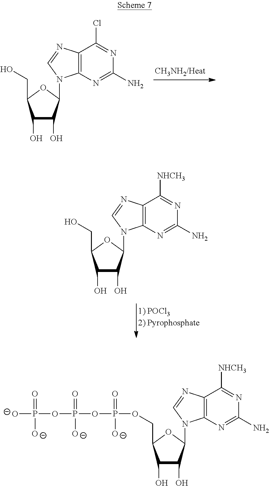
C1(O)C(O)C(N2C3=C(N=C2)C(Cl)=NC(N)=N3)OC1CO.C1(O)C(O)C(N2C3=C(N=C2)C([NHCH3])=NC(N)=N3)OC1CO.[O-]P(OP(OP(OCC1C(O)C(O)C(N2C3=C(N=C2)C([NHCH3])=NC(N)=N3)O1)(=O)[O-])(=O)[O-])(=O)[O-]
